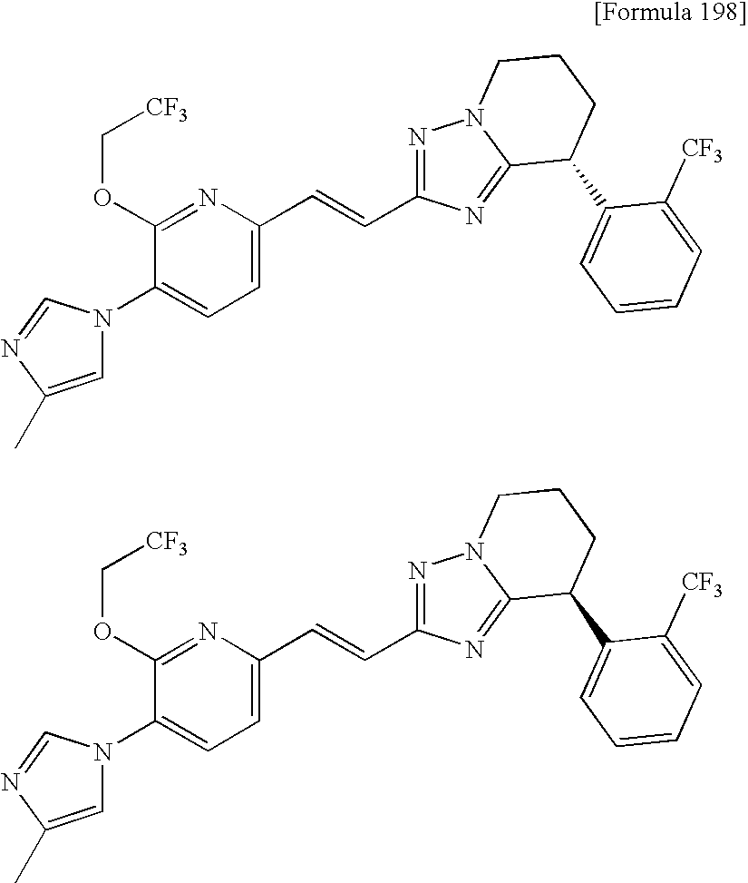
N1(C2=CC=C(C=CC3=NN4C(=N3)C(C3=CC=CC=C3[CF3])CCC4)N=C2OC[CF3])C=C(C)N=C1.N1(C2=CC=C(C=CC3=NN4C(=N3)C(C3=CC=CC=C3[CF3])CCC4)N=C2OC[CF3])C=C(C)N=C1
